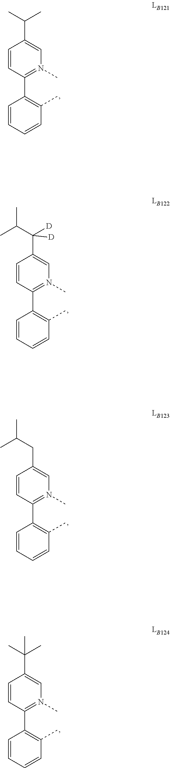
C1=CC(C2=C(C)C=CC=C2)=N(C)C=C1C(C)C.C1=CC(C2=C(C)C=CC=C2)=N(C)C=C1C([D])(C(C)C)[D].C1=CC(C2=C(C)C=CC=C2)=N(C)C=C1CC(C)C.C1=CC(C2=C(C)C=CC=C2)=N(C)C=C1C(C)(C)C
